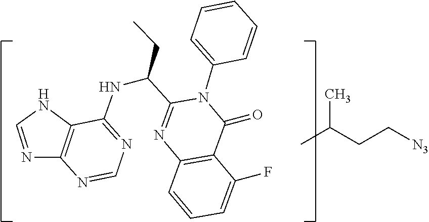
N1C=NC2=C1C(NC(C1=NC3=C(C(=O)N1C1=CC=CC=C1)C(F)=CC=C3)CC)=NC=N2.CC(CC[N3])C
